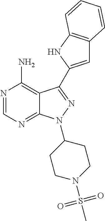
C12=C(N)N=CN=C1N(C1CCN(S(C)(=O)=O)CC1)N=C2C1=CC2=C(N1)C=CC=C2
